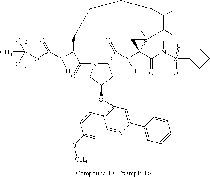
C12CC(OC3=C4C(=NC(C5=CC=CC=C5)=C3)C=C(OC)C=C4)CN1C(=O)C(N(C(OC(C)(C)C)=O)[H])CCCCC([H])=C([H])C1([H])C(C(N(S(C3CCC3)(=O)=O)[H])=O)(N([H])C2=O)C1
